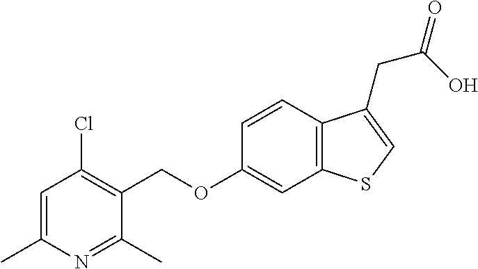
C(OC1=CC2=C(C=C1)C(CC(=O)O)=CS2)C1=C(Cl)C=C(C)N=C1C
